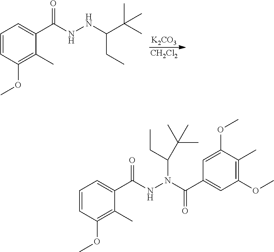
C1=CC(OC)=C(C)C(C(NNC(C(C)(C)C)CC)=O)=C1.[CH2Cl2].[K2CO3].C1=CC(OC)=C(C)C(C(NN(C(C2=CC(OC)=C(C)C(OC)=C2)=O)C(CC)C(C)(C)C)=O)=C1
